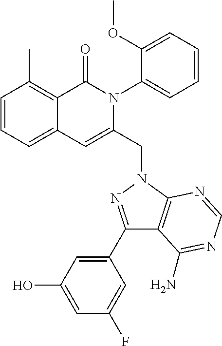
C1=CC=C2C(=C1C)C(=O)N(C1=CC=CC=C1OC)C(CN1C3=C(C(C4=CC(O)=CC(F)=C4)=N1)C(N)=NC=N3)=C2
